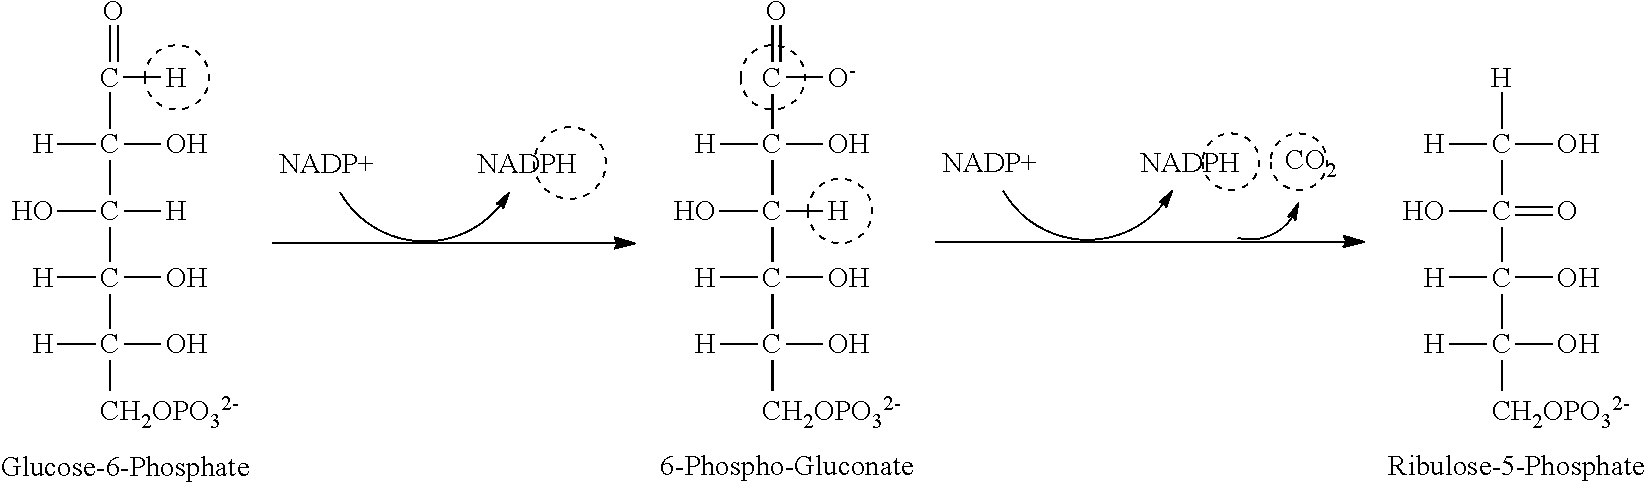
O=C(C(C(C(C([CH2OPO32-])(O)[H])(O)[H])([H])O)([H])O)[H].O=C(C(C(C(C([CH2OPO32-])(O)[H])(O)[H])([H])O)([H])O)[O-].[CO2].[H]C(C(C(C([CH2OPO32-])(O)[H])(O)[H])(=O)O)([H])O
